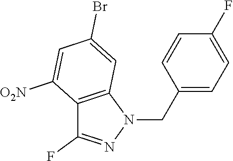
C1=C([O2N])C2=C(C=C1Br)N(CC1=CC=C(F)C=C1)N=C2F
